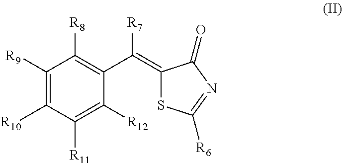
C1([R9])=C([R10])C([R11])=C([R12])C(C(=C2SC([R6])=NC2=O)[R7])=C1[R8]
